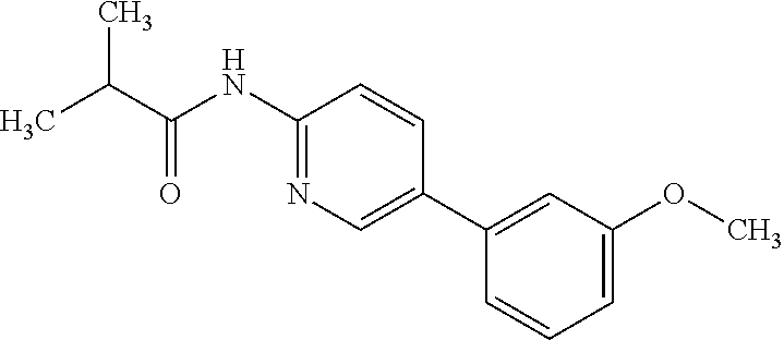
C1(NC(C(C)C)=O)=NC=C(C2=CC(OC)=CC=C2)C=C1
